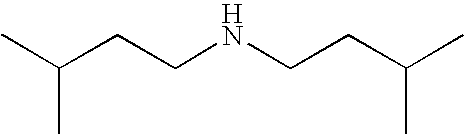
CC(CCNCCC(C)C)C
